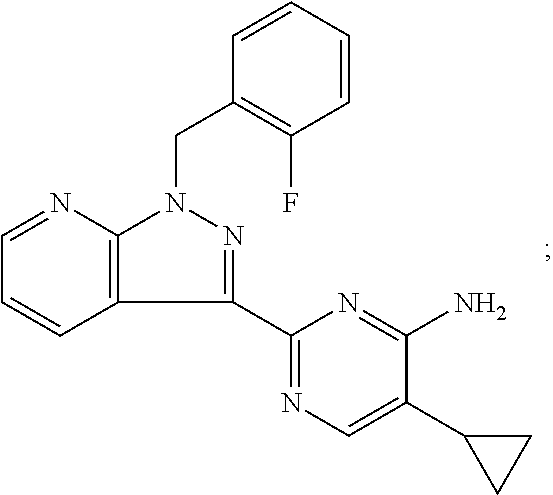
C1=CC2=C(N=C1)N(CC1=C(F)C=CC=C1)N=C2C1=NC=C(C2CC2)C(N)=N1
